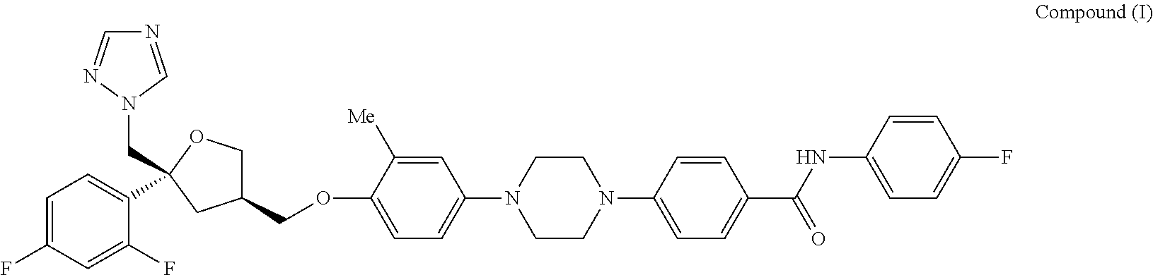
N1=CN(CC2(C3=CC=C(F)C=C3F)OCC(COC3=CC=C(N4CCN(C5=CC=C(C(NC6=CC=C(F)C=C6)=O)C=C5)CC4)C=C3[Me])C2)N=C1
